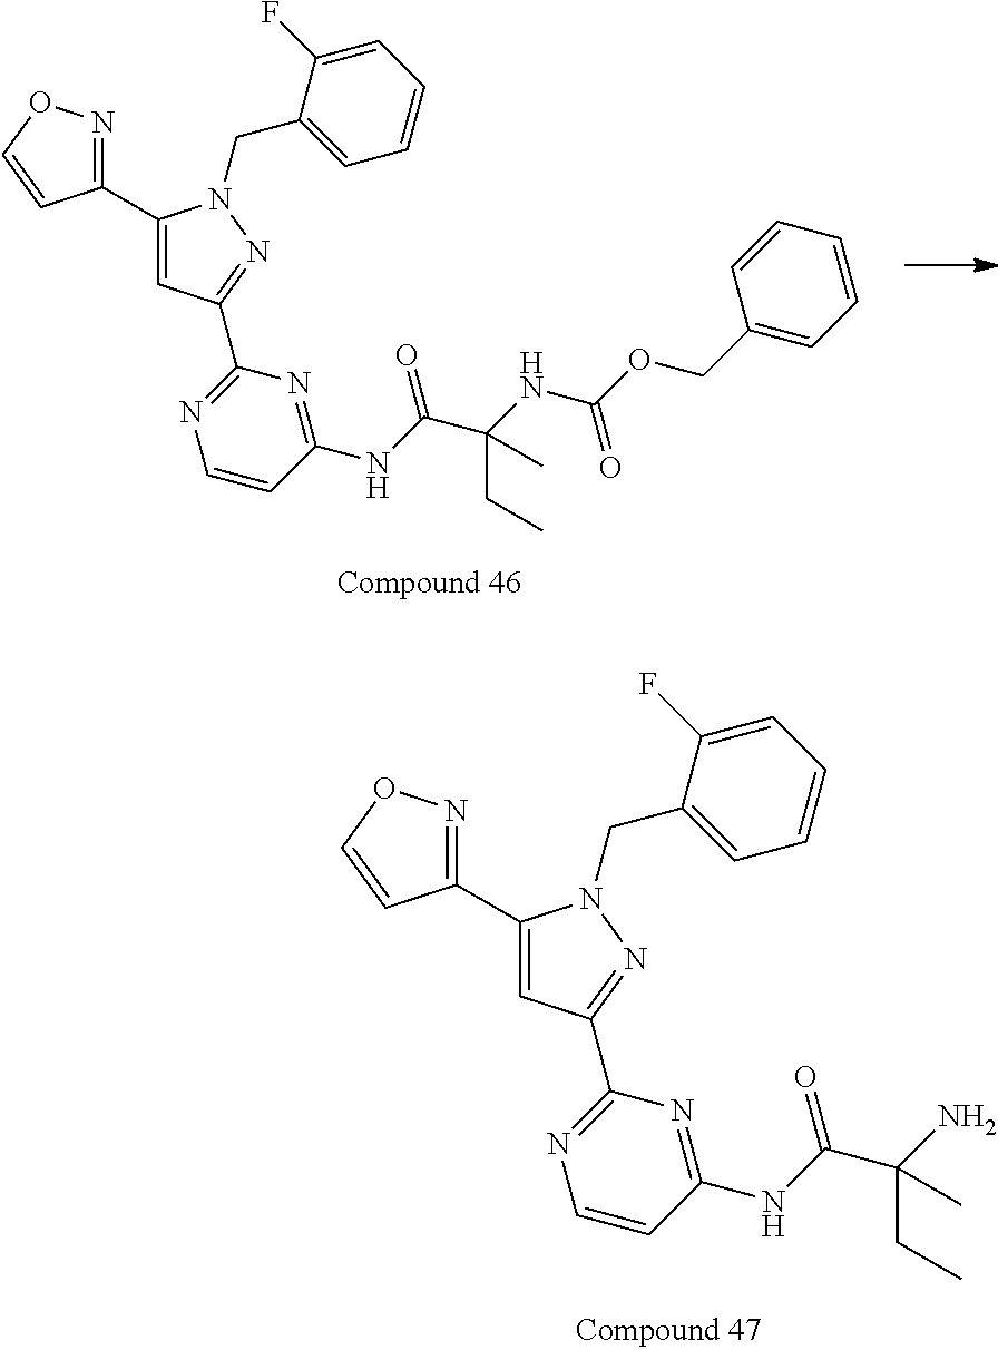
C1(C2=CC(C3=NC=CC(NC(C(N)(CC)C)=O)=N3)=NN2CC2=CC=CC=C2F)=NOC=C1.C1(C2=CC(C3=NC=CC(NC(C(NC(OCC4=CC=CC=C4)=O)(C)CC)=O)=N3)=NN2CC2=CC=CC=C2F)=NOC=C1
